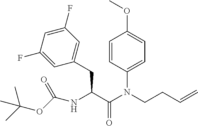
C1=CC(N(C(C(NC(OC(C)(C)C)=O)CC2=CC(F)=CC(F)=C2)=O)CCC=C)=CC=C1OC
